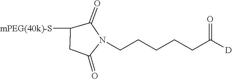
C1([mPEG(40k)-S])CC(=O)N(CCCCCC(=O)[D])C1=O
